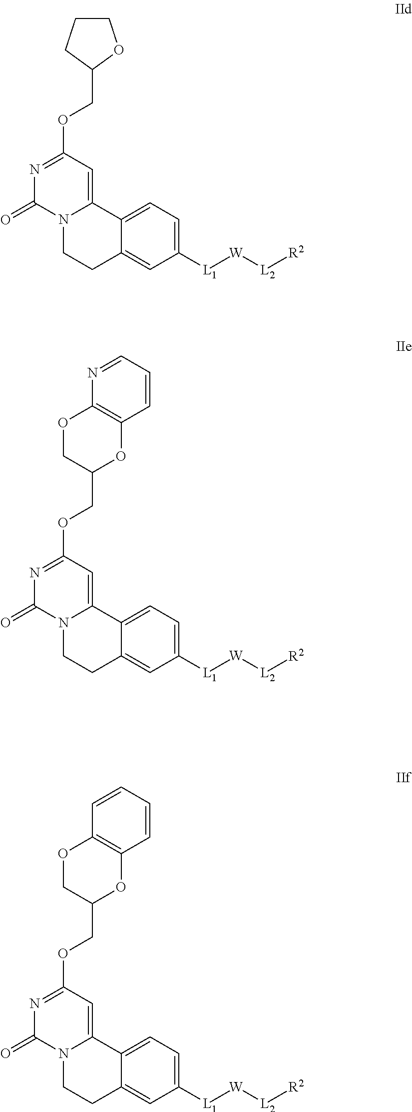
C1CCC(COC2=NC(=O)N3C(=C2)C2=CC=C([L1][W][L2][R2])C=C2CC3)O1.C1(COC2=NC(=O)N3C(=C2)C2=CC=C([L1][W][L2][R2])C=C2CC3)OC2=C(OC1)N=CC=C2.C1(COC2=NC(=O)N3C(=C2)C2=CC=C([L1][W][L2][R2])C=C2CC3)OC2=C(OC1)C=CC=C2
